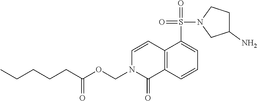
C12=C(C=CC=C1S(=O)(N1CC(N)CC1)=O)C(=O)N(COC(CCCCC)=O)C=C2
